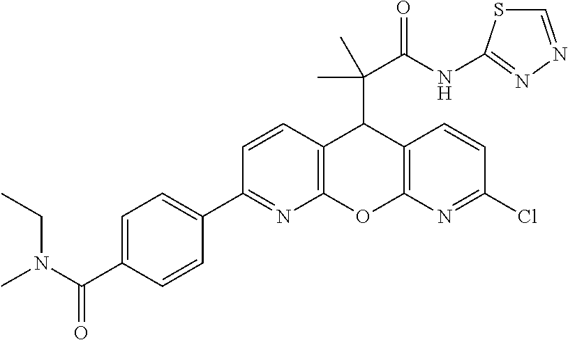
C1(C2=NC3=C(C=C2)C(C(C(NC2=NN=CS2)=O)(C)C)C2=C(O3)N=C(Cl)C=C2)=CC=C(C(N(C)CC)=O)C=C1
